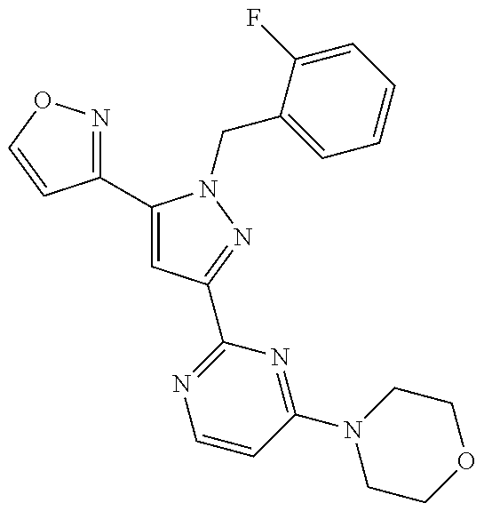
C1(C2=CC(C3=NC=CC(N4CCOCC4)=N3)=NN2CC2=CC=CC=C2F)=NOC=C1
